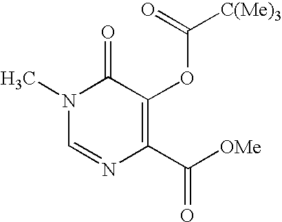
N1(C)C=NC(C([OMe])=O)=C(OC([C(Me)3])=O)C1=O
